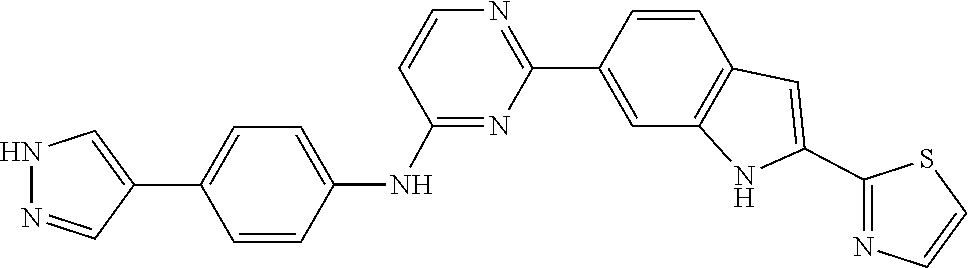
C1=CN=C(C2=CC3=C(C=C2)C=C(C2=NC=CS2)N3)N=C1NC1=CC=C(C2=CNN=C2)C=C1
